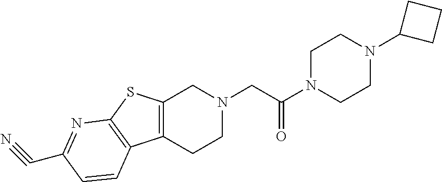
C1N(C(CN2CC3=C(CC2)C2=C(S3)N=C(C#N)C=C2)=O)CCN(C2CCC2)C1
